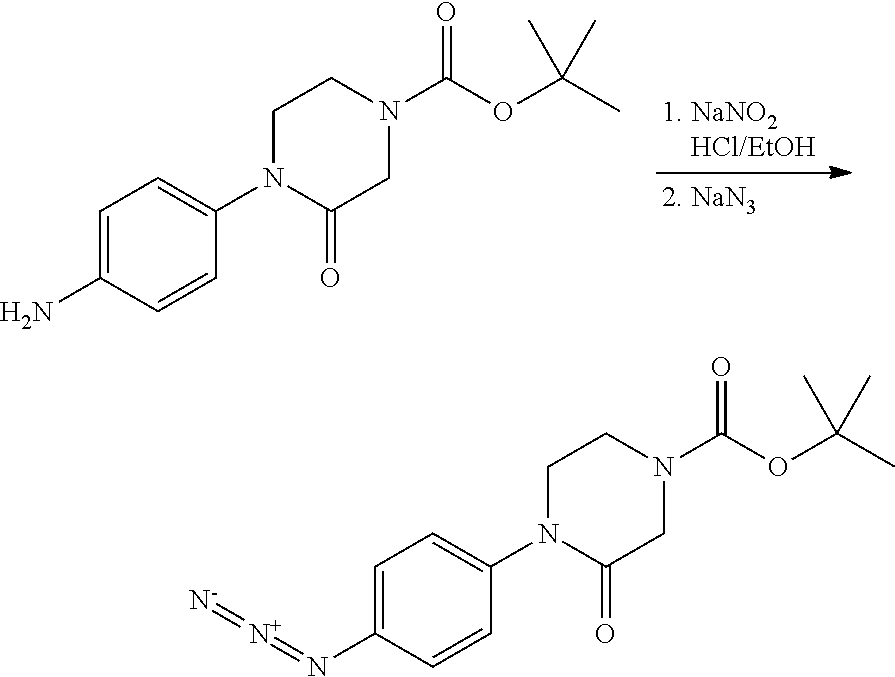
C1=C(N)C=CC(N2C(=O)CN(C(OC(C)(C)C)=O)CC2)=C1.C1=C(N=[N+]=[N-])C=CC(N2C(=O)CN(C(OC(C)(C)C)=O)CC2)=C1
